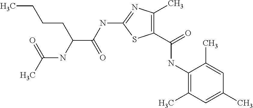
C1(NC(C(CCCC)NC(C)=O)=O)=NC(C)=C(C(=O)NC2=C(C)C=C(C)C=C2C)S1
